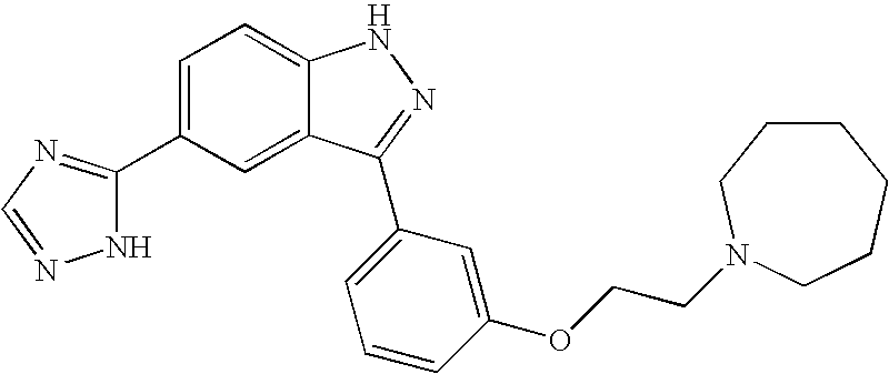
C1(C2=NC=NN2)=CC=C2C(=C1)C(C1=CC=CC(OCCN3CCCCCC3)=C1)=NN2
